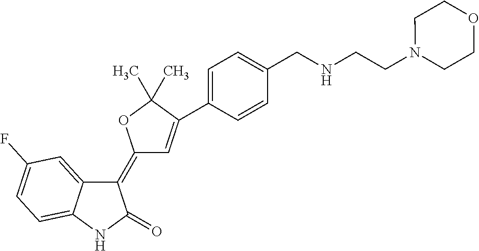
C1(=C2C=C(C3=CC=C(CNCCN4CCOCC4)C=C3)C(C)(C)O2)C2=CC(F)=CC=C2NC1=O
